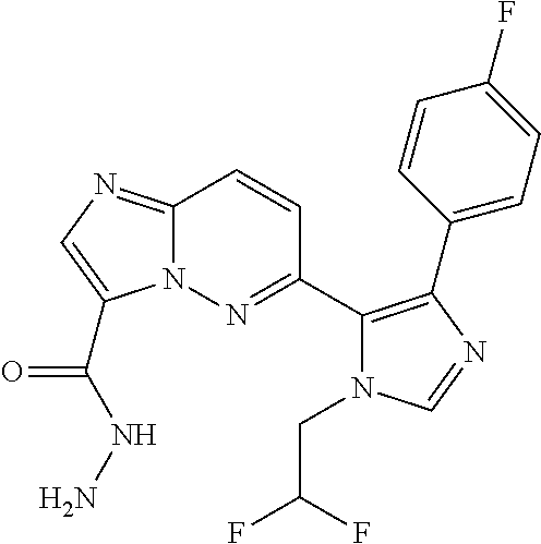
C12=NC=C(C(=O)NN)N1N=C(C1=C(C3=CC=C(F)C=C3)N=CN1CC(F)F)C=C2
